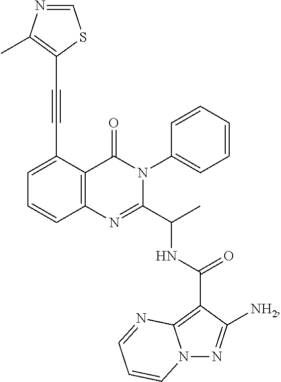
C12=C(C(C#CC3=C(C)N=CS3)=CC=C1)C(=O)N(C1=CC=CC=C1)C(C(C)NC(C1=C3N(N=C1[NH2])C=CC=N3)=O)=N2
